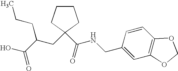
C1CCC(CC(C(O)=O)CCC)(C(NCC2=CC3=C(C=C2)OCO3)=O)C1
